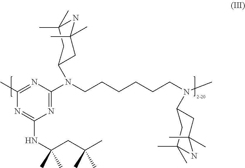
C1(N(CCCCCCN(C)C2CC(C)(C)NC(C)(C)C2)C2CC(C)(C)NC(C)(C)C2)=NC(NC(CC(C)(C)C)(C)C)=NC(C)=N1
